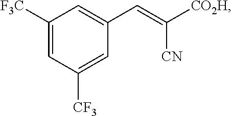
C1([F3C])=CC([CF3])=CC(C=C([CO2H])[CN])=C1
